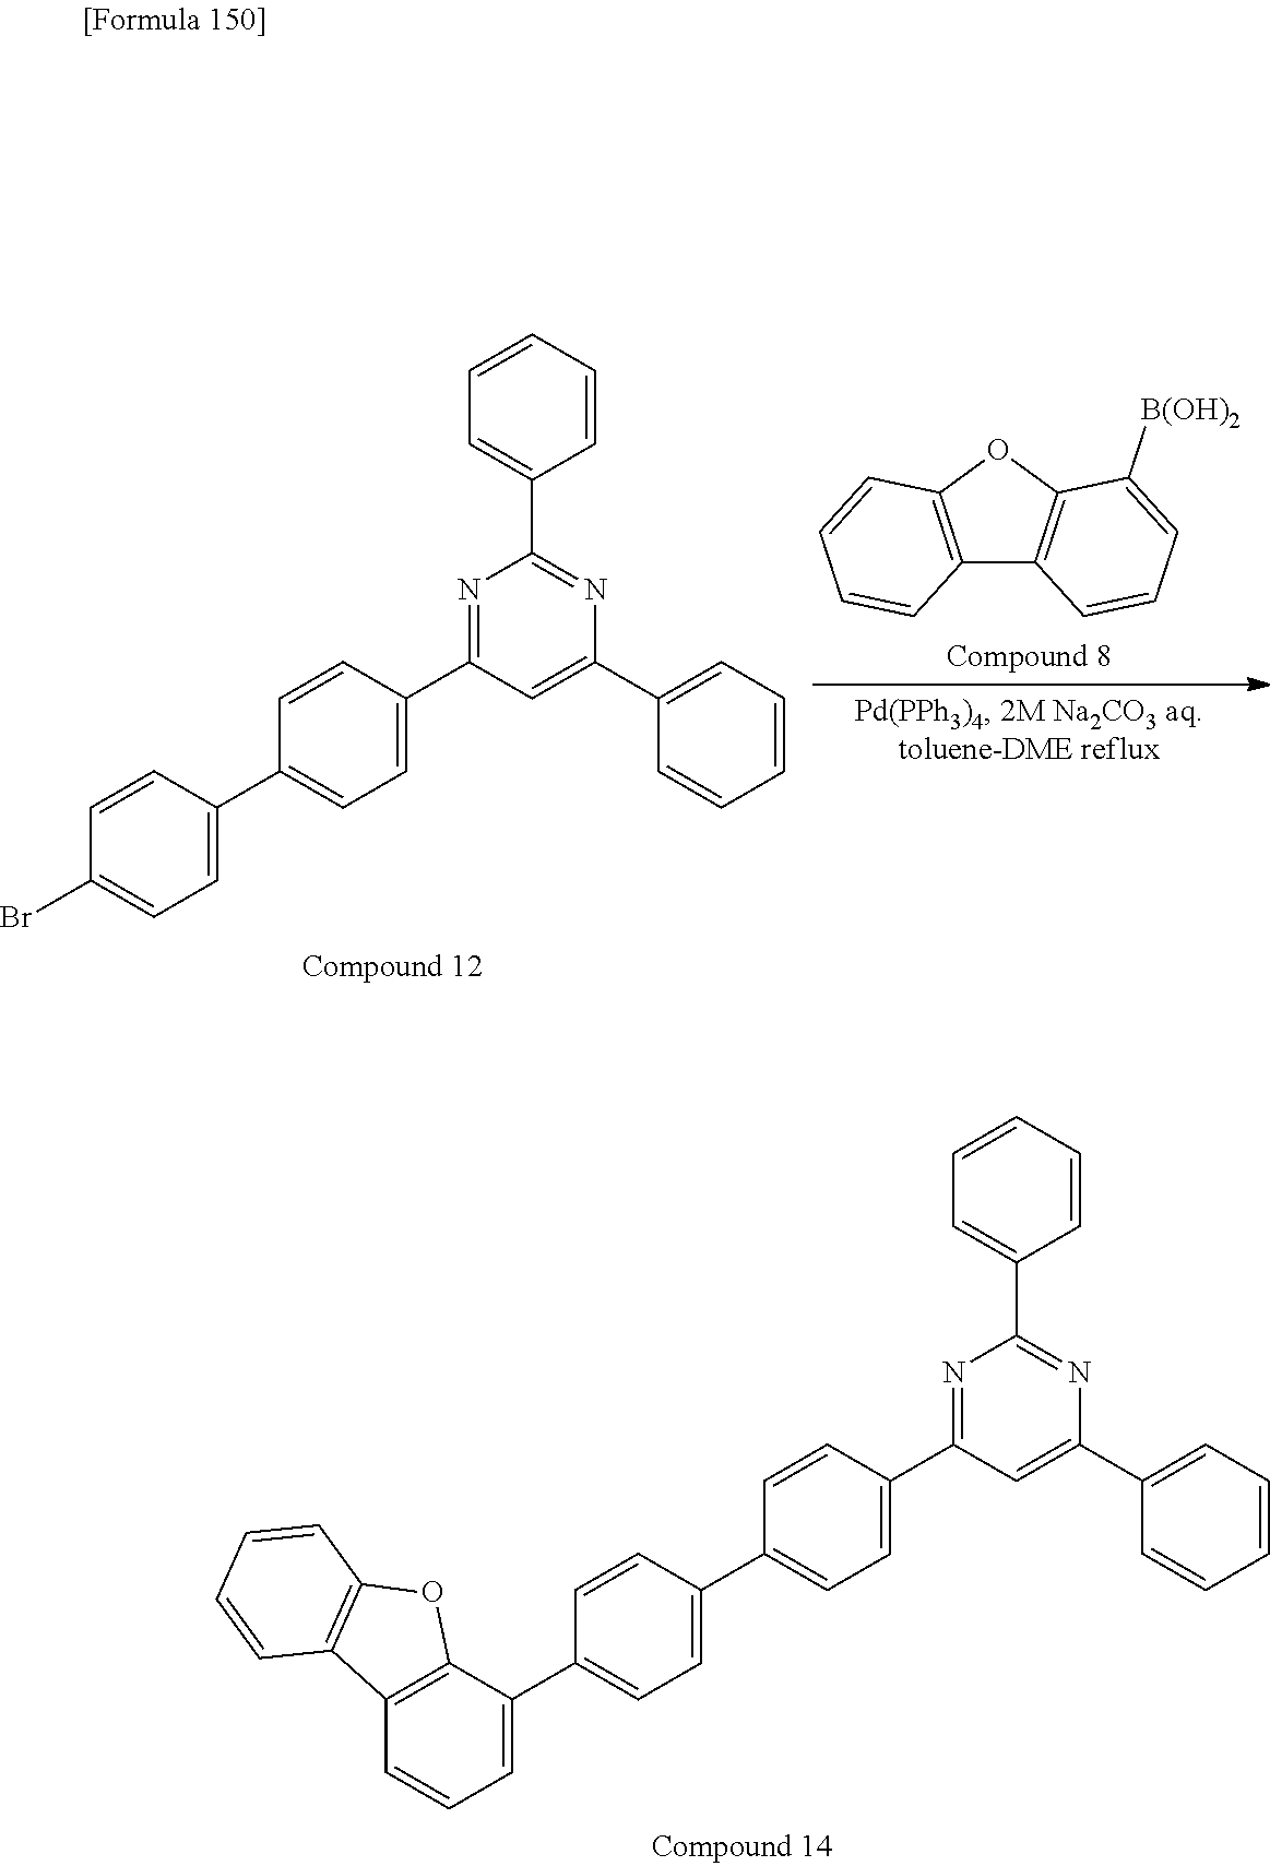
C12=C(C(C3=CC=C(C4=CC=C(C5=NC(C6=CC=CC=C6)=NC(C6=CC=CC=C6)=C5)C=C4)C=C3)=CC=C1)OC1=C2C=CC=C1.C1=CC(C2=CC=C(C3=NC(C4=CC=CC=C4)=NC(C4=CC=CC=C4)=C3)C=C2)=CC=C1Br.C12=C(OC3=C1C=CC=C3[B(OH)2])C=CC=C2
